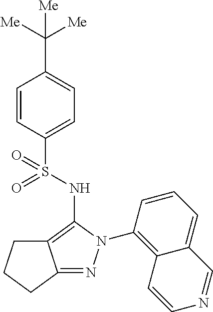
C1=CC(S(=O)(NC2=C3C(=NN2C2=C4C(=CC=C2)C=NC=C4)CCC3)=O)=CC=C1C([Me])([Me])[Me]
